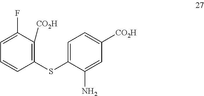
C1=C(SC2=C([CO2H])C(F)=CC=C2)C(N)=CC([CO2H])=C1
